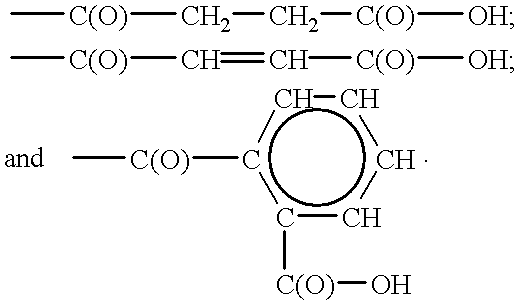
c1([C(O)]O)ccccc1[C(O)]C.C[C(O)]CC[C(O)][OH].C[C(O)]C=C[C(O)][OH]
